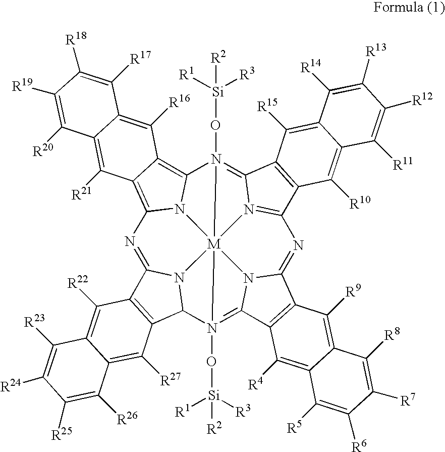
N1=C2N3C(C4=C2C([R22])=C2C(=C4[R27])C([R26])=C([R25])C([R24])=C2[R23])N2(O[Si]([R3])([R1])[R2])=C4N5C(=NC6=N7C(=N8(O[Si]([R3])([R1])[R2])C9=C%10C(=C1N9[M]87532)C([R21])=C1C(=C%10[R16])C([R17])=C([R18])C([R19])=C1[R20])C1=C6C([R10])=C2C(=C1[R15])C([R14])=C([R13])C([R12])=C2[R11])C1=C4C([R4])=C2C(=C1[R9])C([R8])=C([R7])C([R6])=C2[R5]
